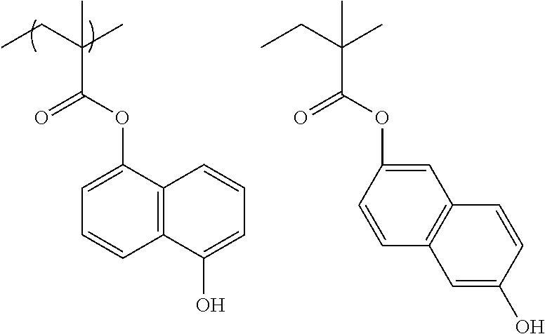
C1(OC(C(CC)(C)C)=O)=CC=CC2=C1C=CC=C2O.C1(OC(C(CC)(C)C)=O)=CC2=C(C=C1)C=C(O)C=C2
